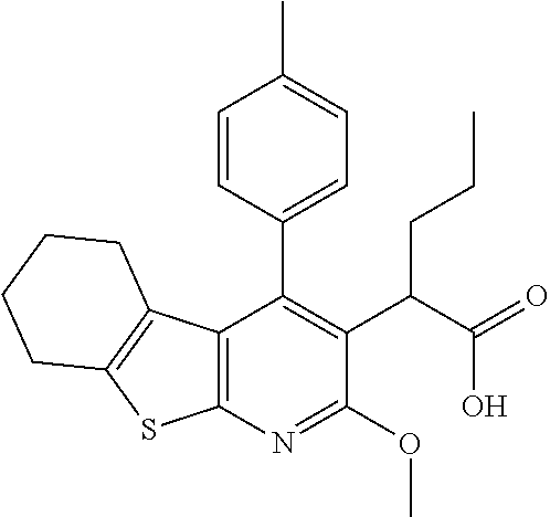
C12=C(N=C(OC)C(C(C(=O)O)CCC)=C1C1=CC=C(C)C=C1)SC1=C2CCCC1
